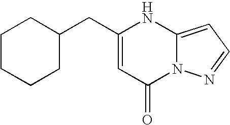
C1CCCC(CC2=CC(=O)N3C(=CC=N3)N2)C1
